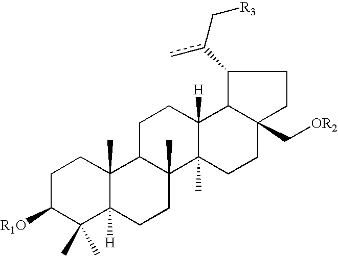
C1C([R1O])C(C)(C)C2([H])C(C)(C1)C1C(C)(CC2)C2(C)C([H])(CC1)C1C(C[OR2])(CC2)CCC1c(C[R3])c
